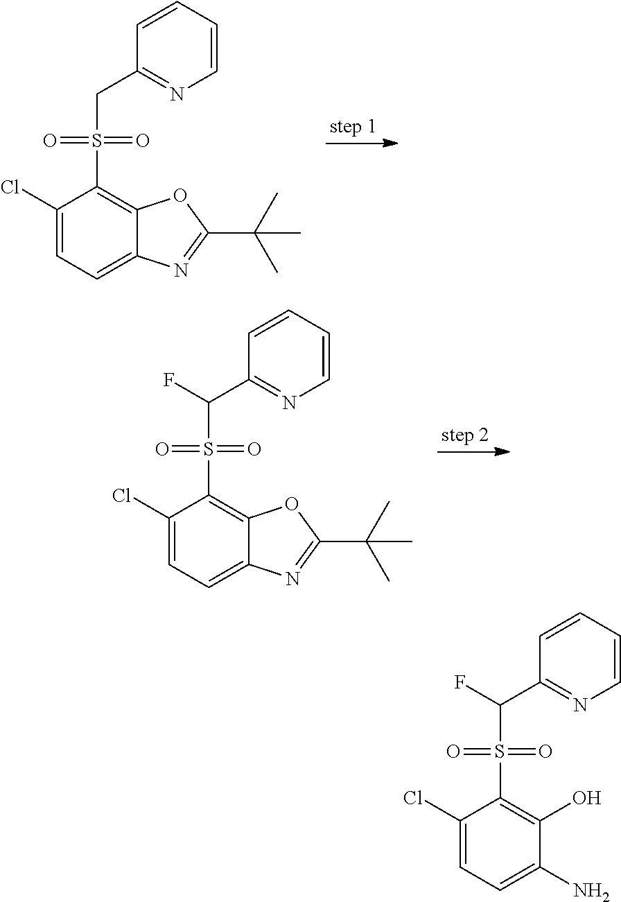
C1(Cl)=CC=C2C(=C1S(=O)(=O)CC1=NC=CC=C1)OC(C(C)(C)C)=N2.C1(Cl)=CC=C2C(=C1S(=O)(=O)C(F)C1=NC=CC=C1)OC(C(C)(C)C)=N2.C1(Cl)=CC=C(N)C(O)=C1S(=O)(=O)C(F)C1=NC=CC=C1
